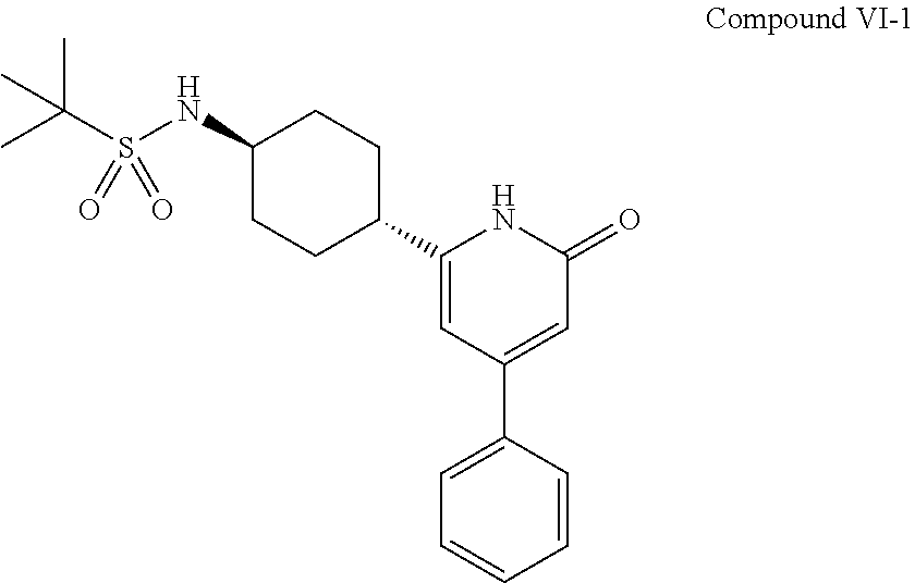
CC(S(NC1CCC(C2=CC(C3=CC=CC=C3)=CC(=O)N2)CC1)(=O)=O)(C)C
